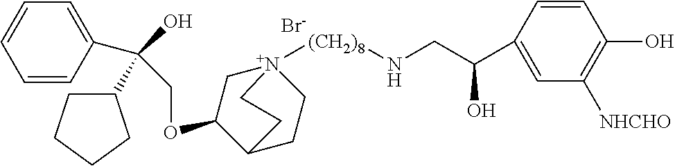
C1=CC(C(O)(COC2C[N+]3([(CH2)8]NCC(O)C4=CC([NHCHO])=C(O)C=C4)CCC2CC3)C2CCCC2)=CC=C1.[Br-]
